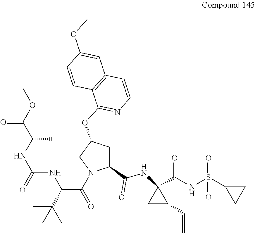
C(C(C(=O)N1C(C(NC2(C(NS(C3CC3)(=O)=O)=O)CC2C=C)=O)CC(OC2=NC=CC3=C2C=CC(OC)=C3)C1)NC(NC(C(OC)=O)C)=O)(C)(C)C
